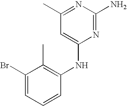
C1(Br)=CC=CC(NC2=CC(C)=NC(N)=N2)=C1C
